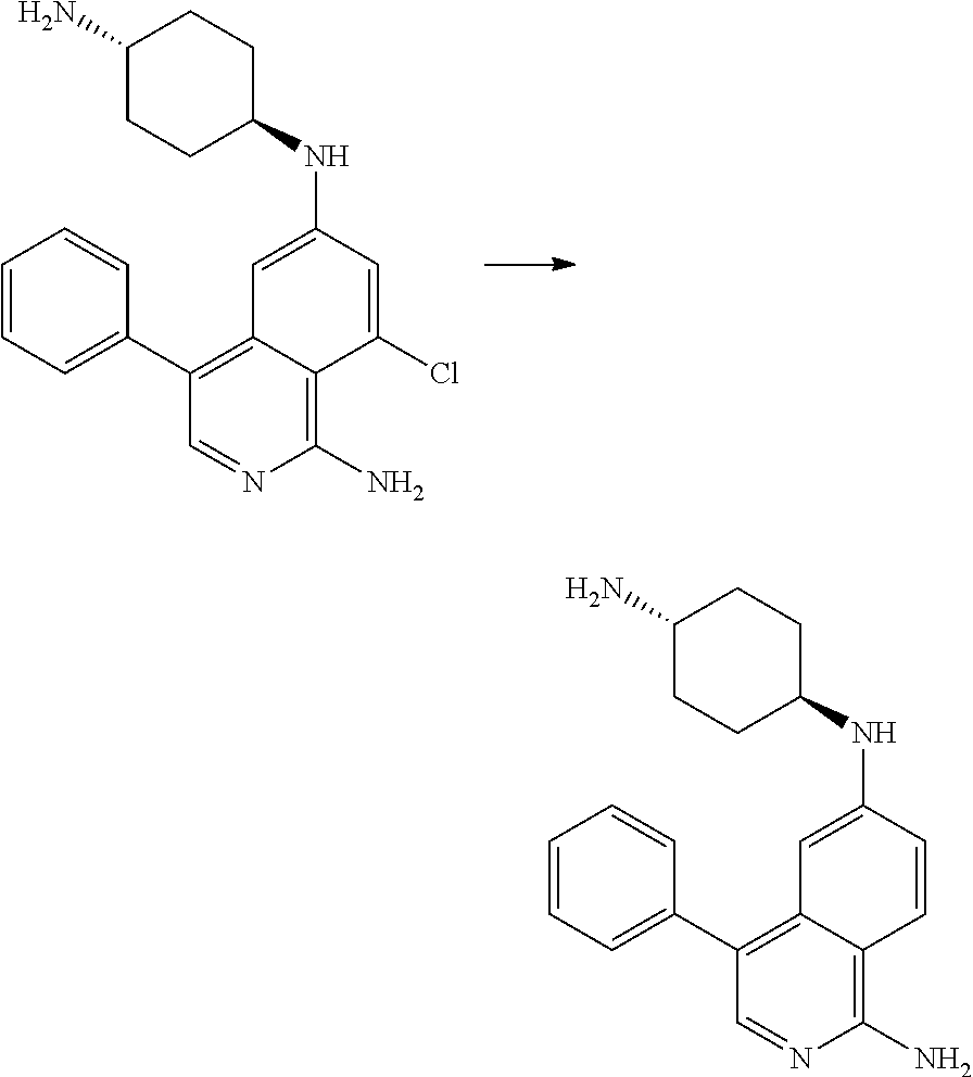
C12=C(C3=CC=CC=C3)C=NC(N)=C1C(Cl)=CC(NC1CCC(N)CC1)=C2.C12=C(C3=CC=CC=C3)C=NC(N)=C1C=CC(NC1CCC(N)CC1)=C2
